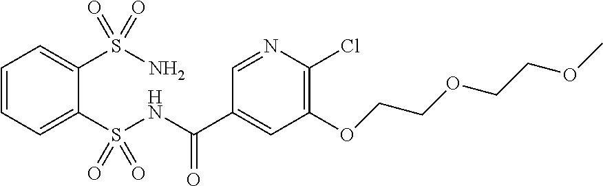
C1=CC=C(S(NC(C2=CC(OCCOCCOC)=C(Cl)N=C2)=O)(=O)=O)C(S(N)(=O)=O)=C1
